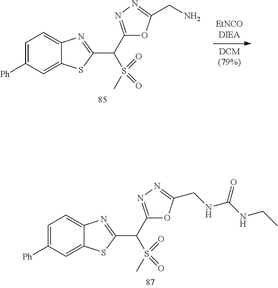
C1=C([Ph])C=C2C(=C1)N=C(C(C1=NN=C(CN)O1)S(=O)(=O)C)S2.C1=C([Ph])C=C2C(=C1)N=C(C(C1=NN=C(CNC(NCC)=O)O1)S(=O)(=O)C)S2
